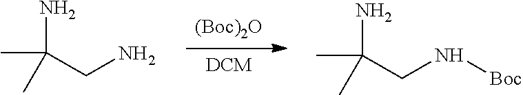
[DCM].[(Boc)2O].C(CN)(C)(C)N.C(CN[Boc])(C)(C)N
